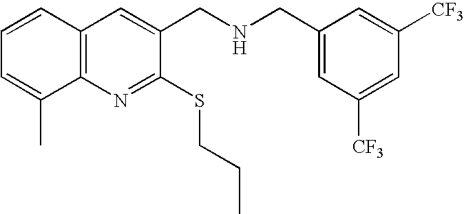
C1=CC2=C(C(C)=C1)N=C(SCCC)C(CNCC1=CC([CF3])=CC([CF3])=C1)=C2
